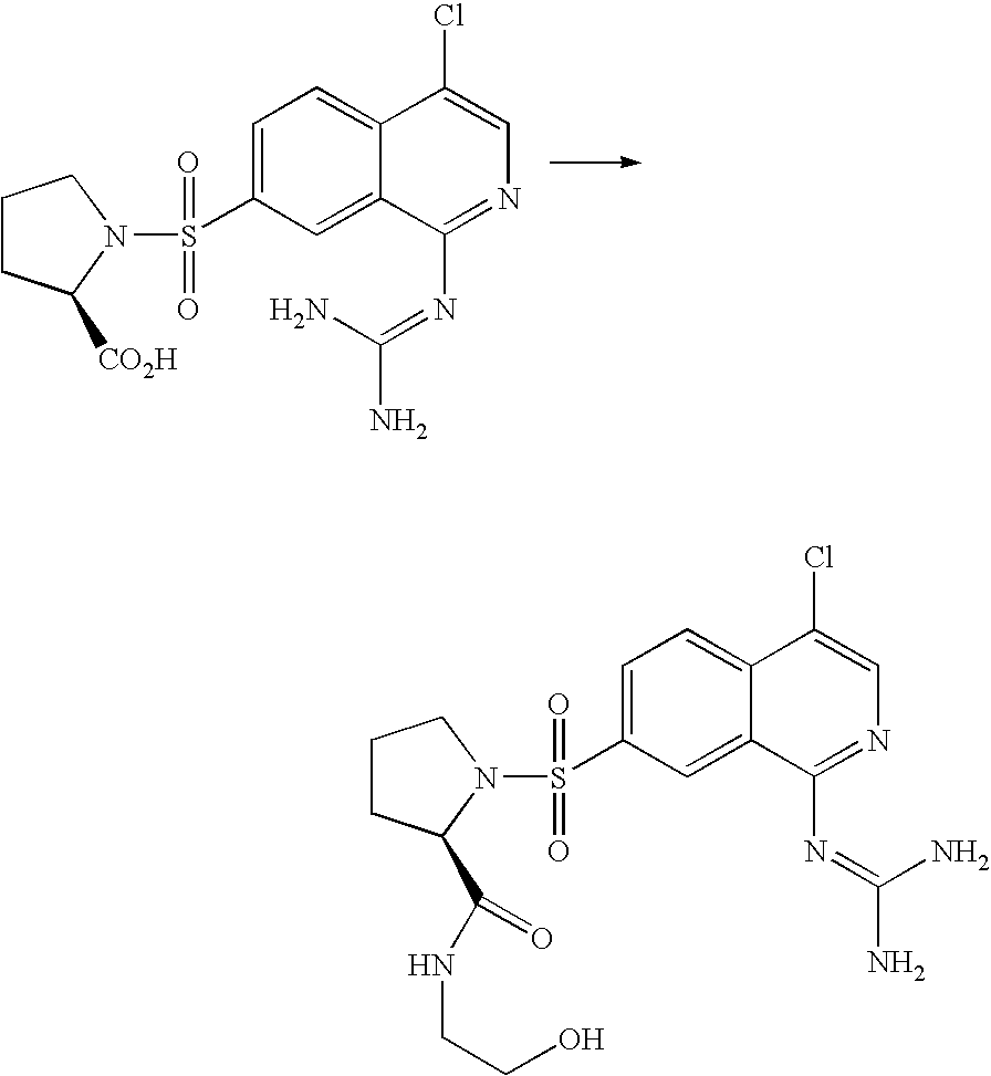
C1CC([CO2H])N(S(C2=CC=C3C(=C2)C(N=C(N)N)=NC=C3Cl)(=O)=O)C1.C1CC(C(NCCO)=O)N(S(C2=CC=C3C(=C2)C(N=C(N)N)=NC=C3Cl)(=O)=O)C1
